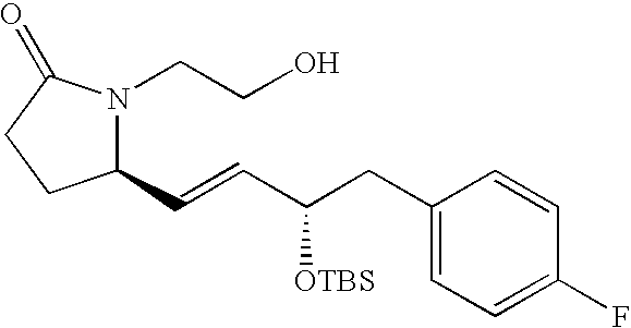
C1(C=CC([OTBS])CC2=CC=C(F)C=C2)N(CCO)C(=O)CC1
